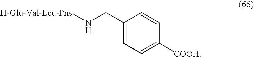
C1=C([COOH])C=CC(CN[H-Glu-Val-Leu-Pns])=C1
